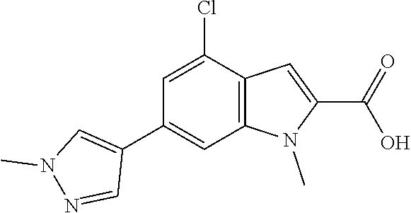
C1(Cl)=CC(C2=CN(C)N=C2)=CC2=C1C=C(C(=O)O)N2C
